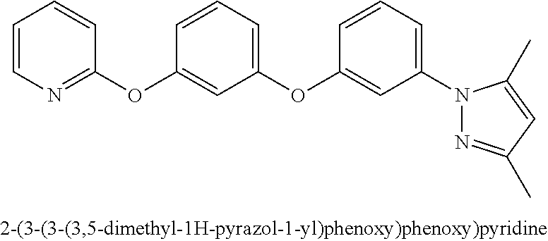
C1=CN=C(OC2=CC(OC3=CC(N4N=C(C)C=C4C)=CC=C3)=CC=C2)C=C1
